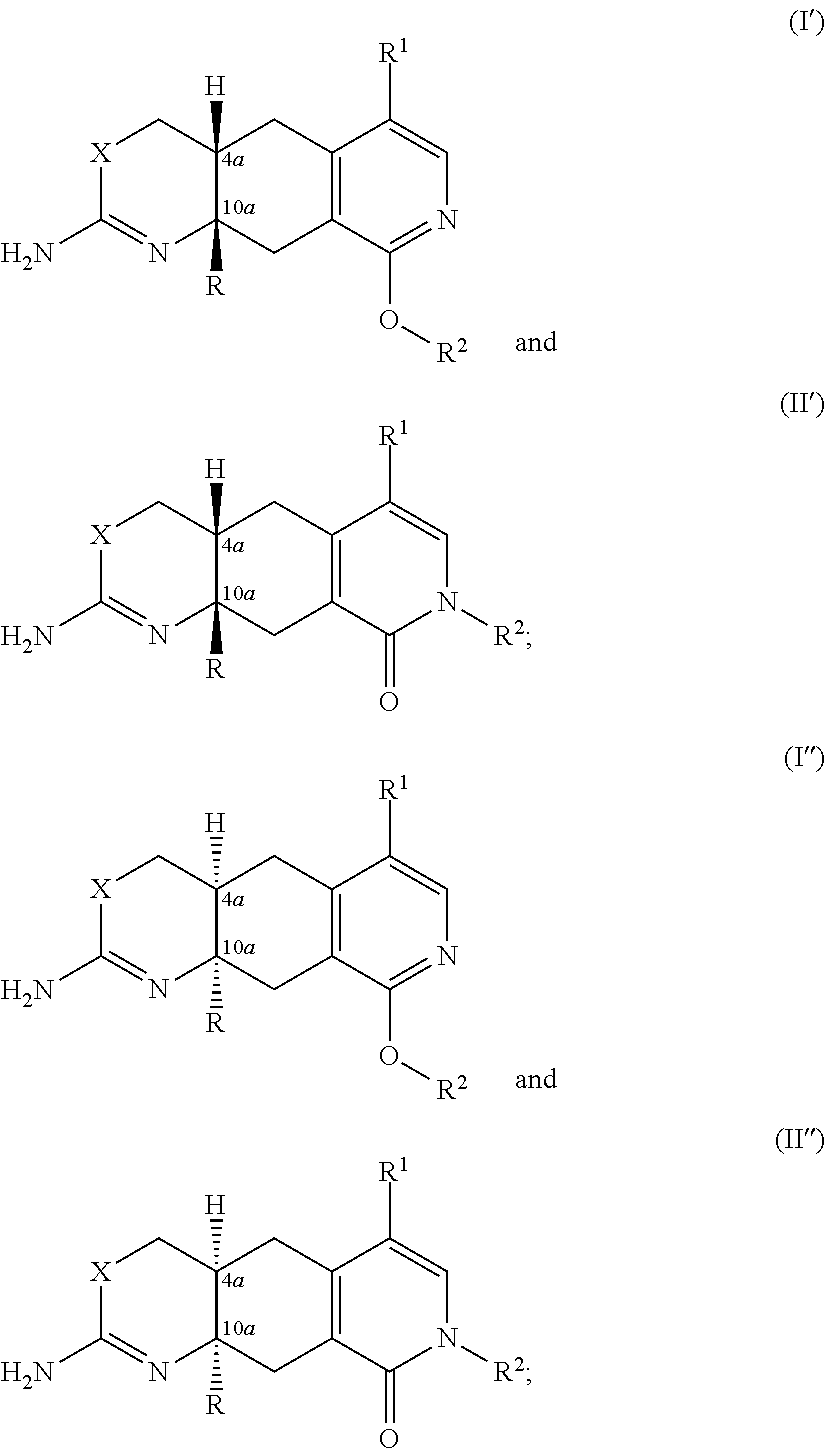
C12=C(C(O[R2])=NC=C1[R1])CC1([R])C([H])(C2)C[X]C(N)=N1.C12=C(C(=O)N([R2])C=C1[R1])CC1([R])C([H])(C2)C[X]C(N)=N1.C12=C(C(O[R2])=NC=C1[R1])CC1([R])C([H])(C2)C[X]C(N)=N1.C12=C(C(=O)N([R2])C=C1[R1])CC1([R])C([H])(C2)C[X]C(N)=N1
